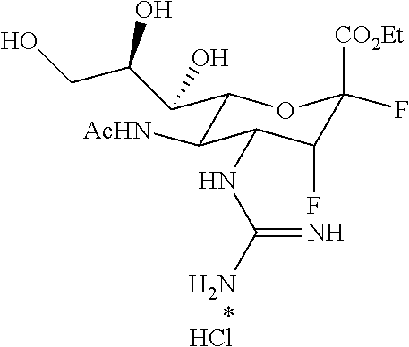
C1(C(C(CO)O)O)C([AcHN])C(NC(N)=N)C(F)C([CO2Et])(F)O1.Cl
